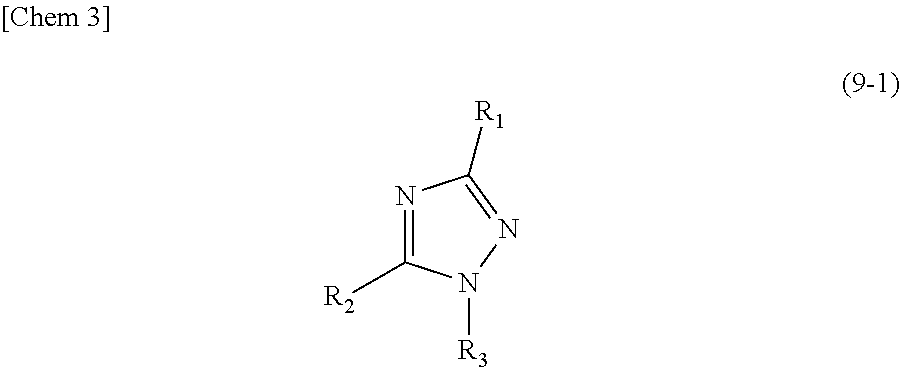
N1=C([R2])N([R3])N=C1[R1]
